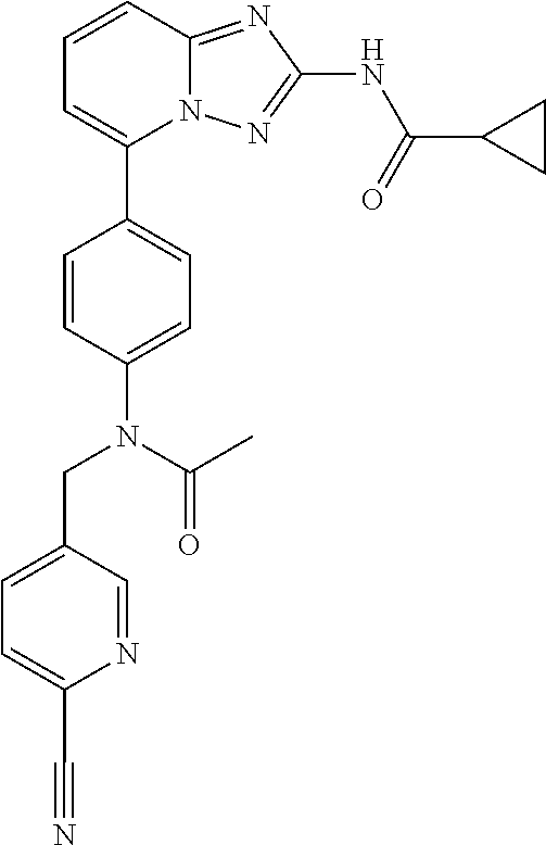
C1=CC2=NC(NC(=O)C3CC3)=NN2C(C2=CC=C(N(CC3=CC=C(C#N)N=C3)C(C)=O)C=C2)=C1
